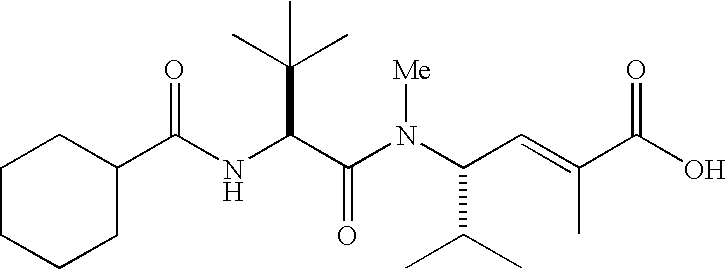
C(NC(C(N(C(C=C(C(O)=O)C)C(C)C)[Me])=O)C(C)(C)C)(=O)C1CCCCC1
